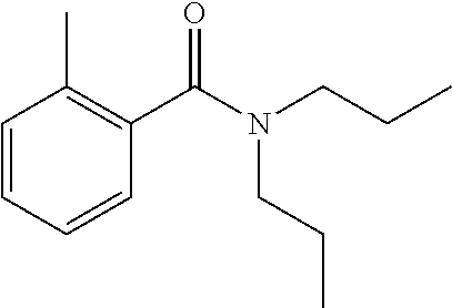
C1=CC=CC(C(=O)N(CCC)CCC)=C1C
